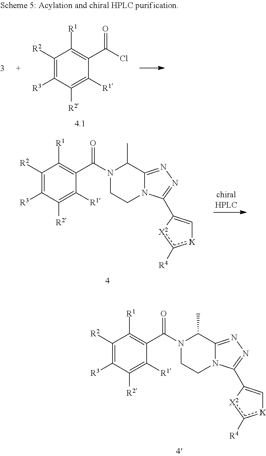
C1CN2C(=NN=C2C2=C[X1]c([R4])[X2]2)C(C)N1C(C1=C([R1])C([R2])=C([R3])C([R2])=C1[R1])=O.C1CN2C(=NN=C2C2=C[X1]c([R4])[X2]2)C(C)N1C(C1=C([R1])C([R2])=C([R3])C([R2])=C1[R1])=O.C1([R2])=C([R3])C([R2])=C([R1])C(C(Cl)=O)=C1[R1]
